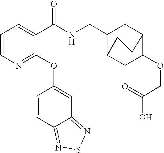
C1=CN=C(OC2=CC3=NSN=C3C=C2)C(C(NCC2C3CC(OCC(O)=O)C(C2)CC3)=O)=C1
